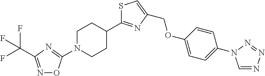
C1=NN=NN1C1=CC=C(OCC2=CSC(C3CCN(C4=NC(C(F)(F)F)=NO4)CC3)=N2)C=C1
